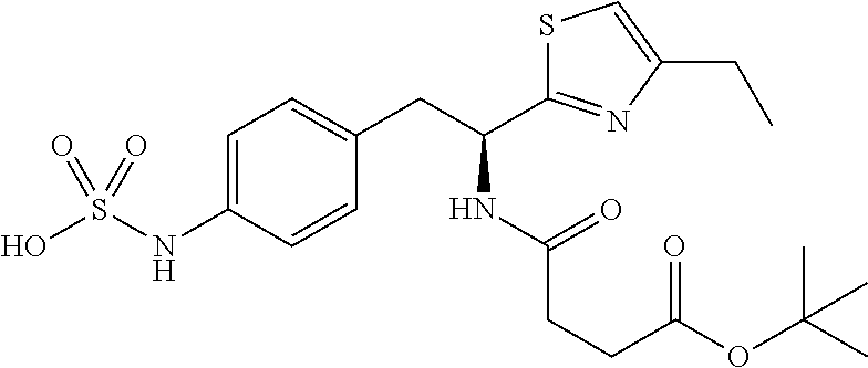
C1=C(NS(O)(=O)=O)C=CC(CC(C2=NC(CC)=CS2)NC(=O)CCC(=O)OC(C)(C)C)=C1
